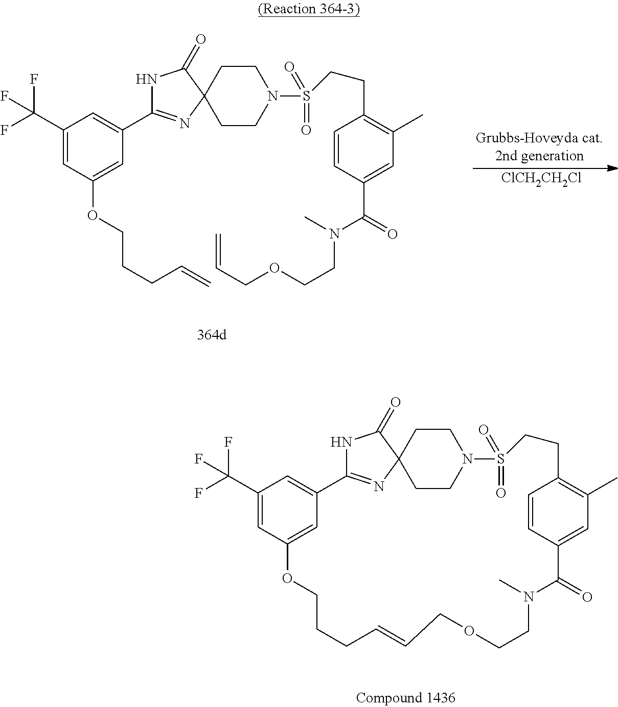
C1CC23CCN1S(=O)(=O)CCC1=C(C)C=C(C=C1)C(=O)N(C)CCOCC=CCCCOC1=CC(=CC(C(F)(F)F)=C1)C(=N2)NC3=O.C1CC2(CCN1S(CCC1=C(C)C=C(C(=O)N(C)CCOCC=C)C=C1)(=O)=O)C(=O)NC(C1=CC(C(F)(F)F)=CC(OCCCC=C)=C1)=N2.[ClCH2CH2Cl]
